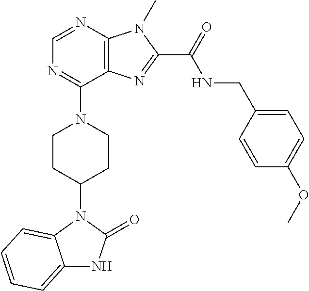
C1=NC2=C(C(N3CCC(N4C5=CC=CC=C5NC4=O)CC3)=N1)N=C(C(NCC1=CC=C(OC)C=C1)=O)N2C
